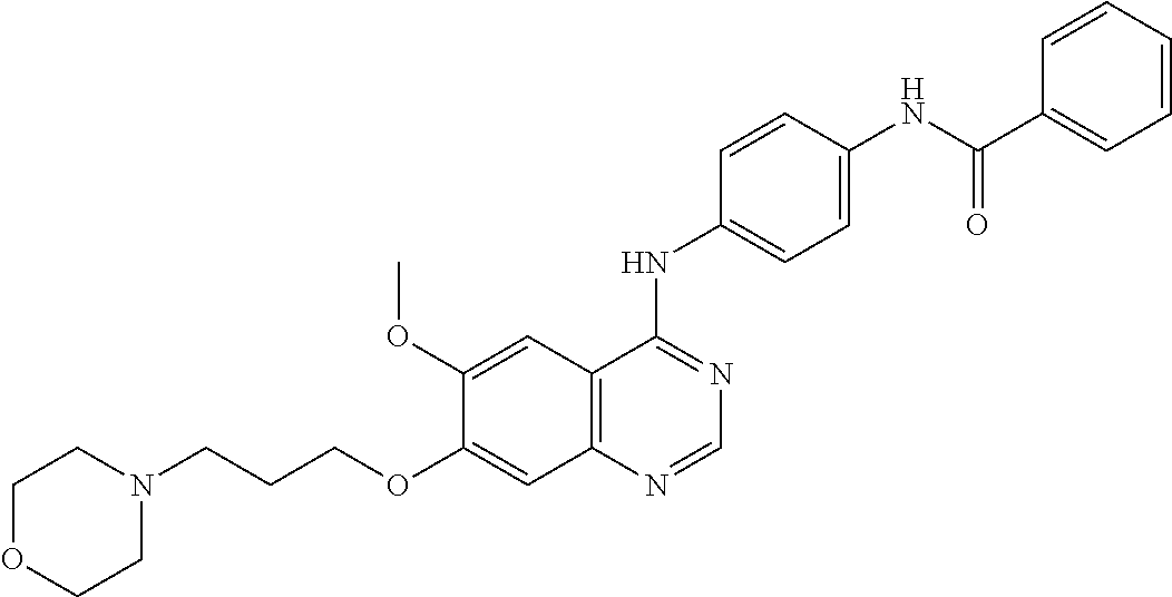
C1OCCN(CCCOC2=CC3=C(C=C2OC)C(NC2=CC=C(NC(=O)C4=CC=CC=C4)C=C2)=NC=N3)C1
